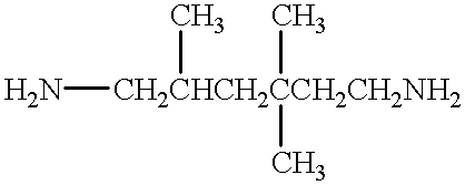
N[CH2CHCH2CCH2CH2NH2](C)(C)C
